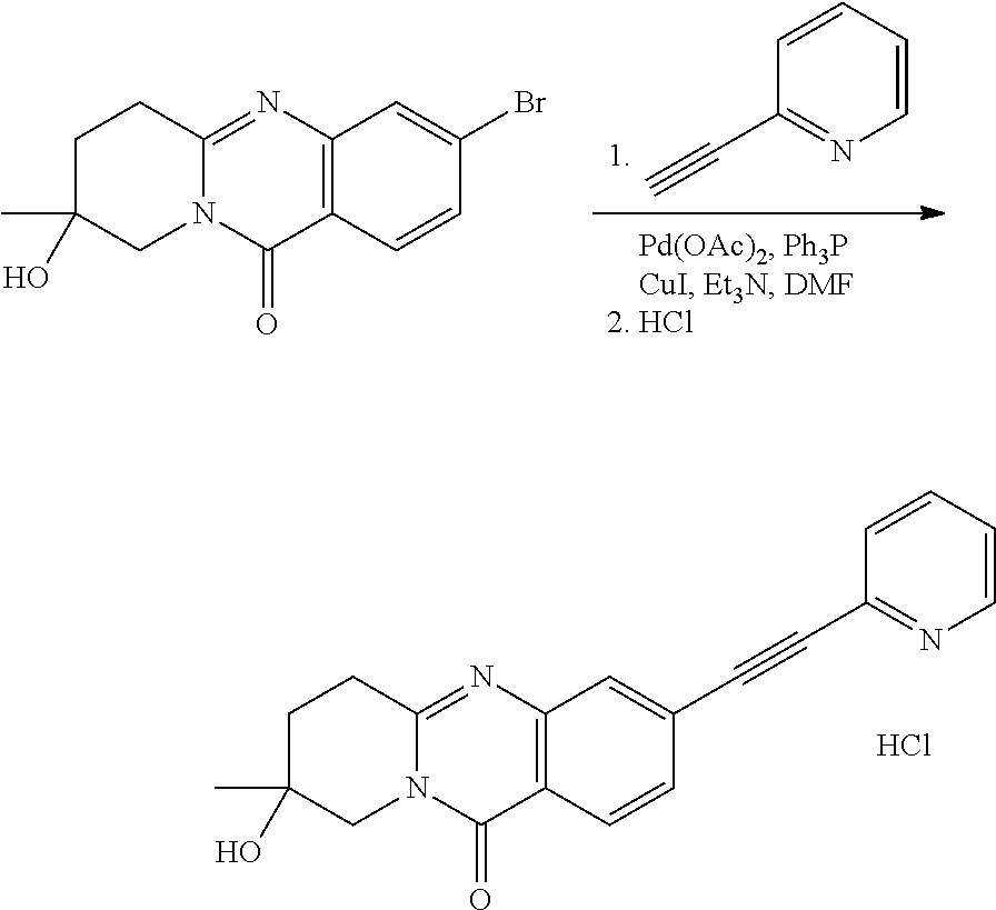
C1(C#C)=NC=CC=C1.C12=C(N=C3N(C1=O)CC(C)(O)CC3)C=C(Br)C=C2.C12=C(N=C3N(C1=O)CC(O)(C)CC3)C=C(C#CC1=NC=CC=C1)C=C2.Cl
